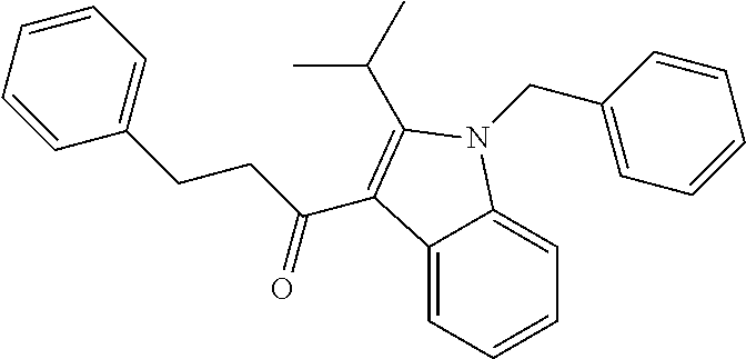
C12=CC=CC=C1N(CC1=CC=CC=C1)C(C(C)C)=C2C(CCC1=CC=CC=C1)=O
